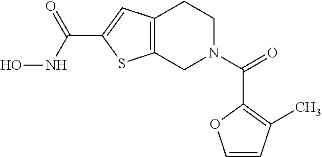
C12=C(CN(C(=O)C3=C(C)C=CO3)CC1)SC(C(NO)=O)=C2
